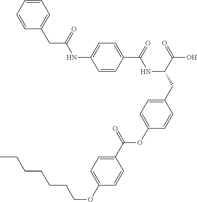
C1=CC(C(=O)NC(CC2=CC=C(OC(C3=CC=C(OCCCCCCC)C=C3)=O)C=C2)C(=O)O)=CC=C1NC(CC1=CC=CC=C1)=O
